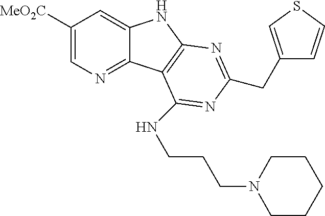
C1([MeO2C])=CN=C2C(=C1)NC1=C2C(NCCCN2CCCCC2)=NC(CC2=CSC=C2)=N1
